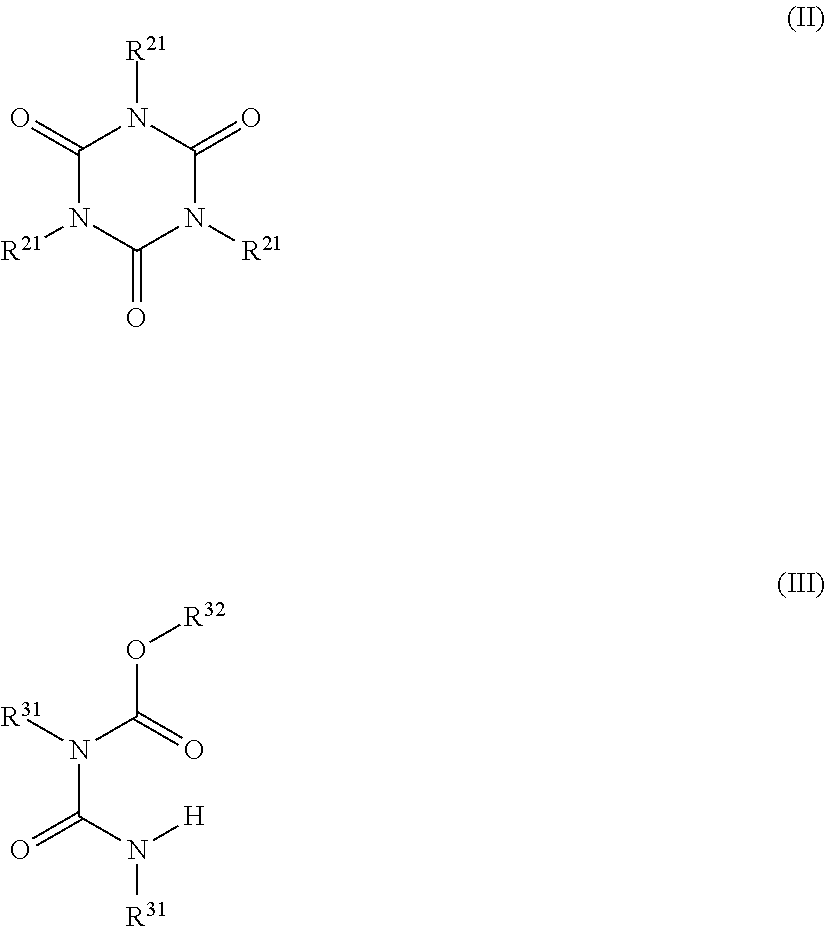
C1(=O)N([R21])C(=O)N([R21])C(=O)N1[R21].O(C(N([R31])C(N([H])[R31])=O)=O)[R32]
